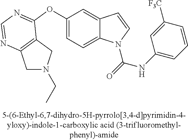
C1(OC2=NC=NC3=C2CN(CC)C3)=CC=C2C(=C1)C=CN2C(=O)NC1=CC=CC([CF3])=C1
